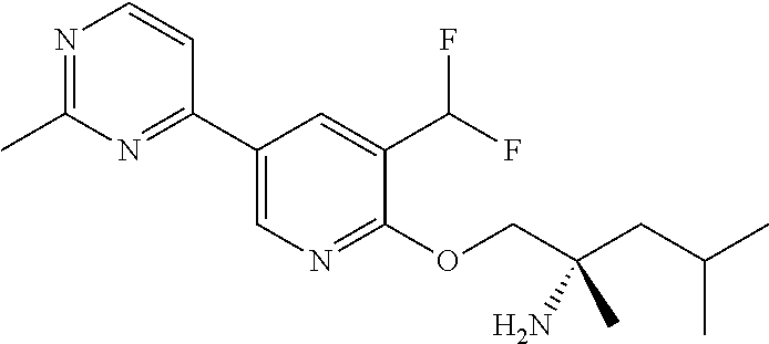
N1=C(C)N=C(C2=CN=C(OCC(CC(C)C)(N)C)C(C(F)F)=C2)C=C1
